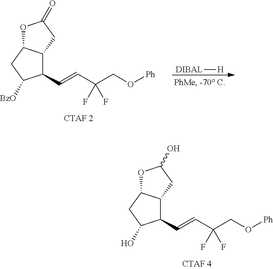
C1(C=CC(CO[Ph])(F)F)C2C(CC1O)OC(O)C2.C1(C=CC(CO[Ph])(F)F)C2C(CC1[BzO])OC(=O)C2.[CTAF 2].[DIBAL][H]
